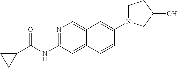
N1=C(NC(C2CC2)=O)C=C2C(=C1)C=C(N1CCC(O)C1)C=C2
